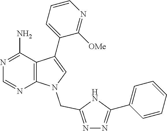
N1=C(N)C2=C(N=C1)N(CC1=NN=C(C3=CC=CC=C3)N1)C=C2C1=CC=CN=C1[OMe]
